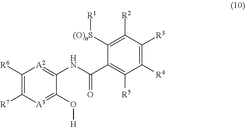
C1([R6])=C([R7])[A3]=C(O[H])C(NC(C2=C([R5])C([R4])=C([R3])C([R2])=C2[(O)nS][R1])=O)=[A2]1
